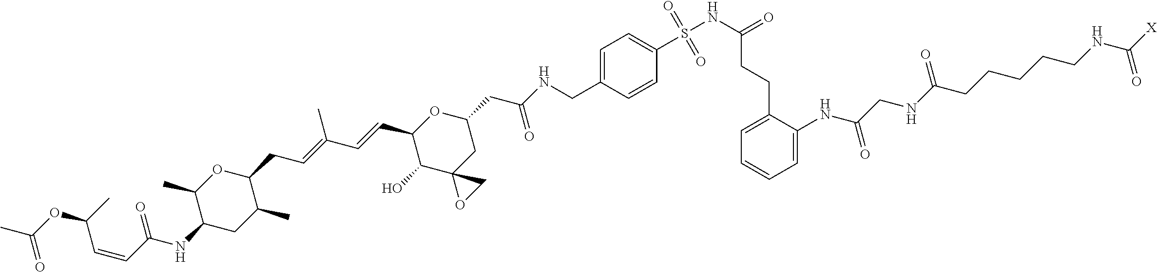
C1(C)C(NC(C=CC(OC(C)=O)C)=O)CC(C)C(CC=C(C=CC2C(O)C3(CC(CC(NCC4=CC=C(S(NC(=O)CCC5=CC=CC=C5NC(CNC(CCCCCNC([X])=O)=O)=O)(=O)=O)C=C4)=O)O2)OC3)C)O1
